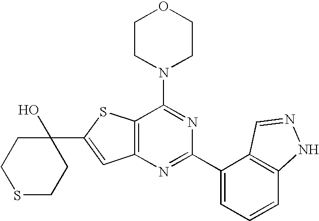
C1CN(C2=NC(C3=CC=CC4=C3C=NN4)=NC3=C2SC(C2(O)CCSCC2)=C3)CCO1
